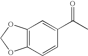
C12=C(C=CC(C(=O)C)=C1)OCO2
